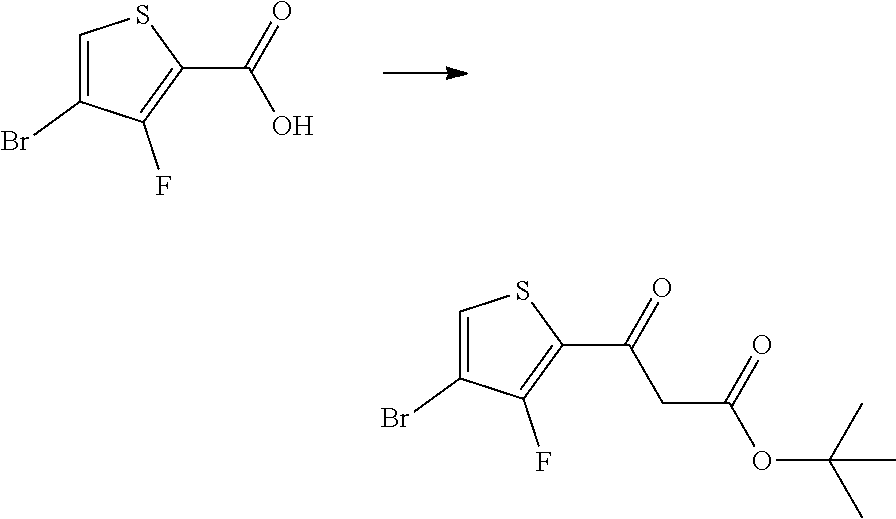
C1(Br)=CSC(C(=O)O)=C1F.C1(Br)=CSC(C(CC(OC(C)(C)C)=O)=O)=C1F
